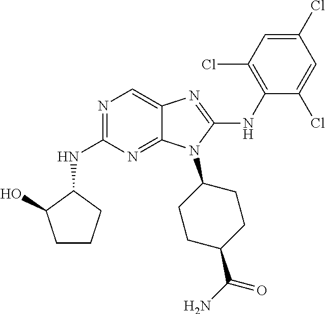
N1=C(NC2C(O)CCC2)N=C2C(=C1)N=C(NC1=C(Cl)C=C(Cl)C=C1Cl)N2C1CCC(C(N)=O)CC1
